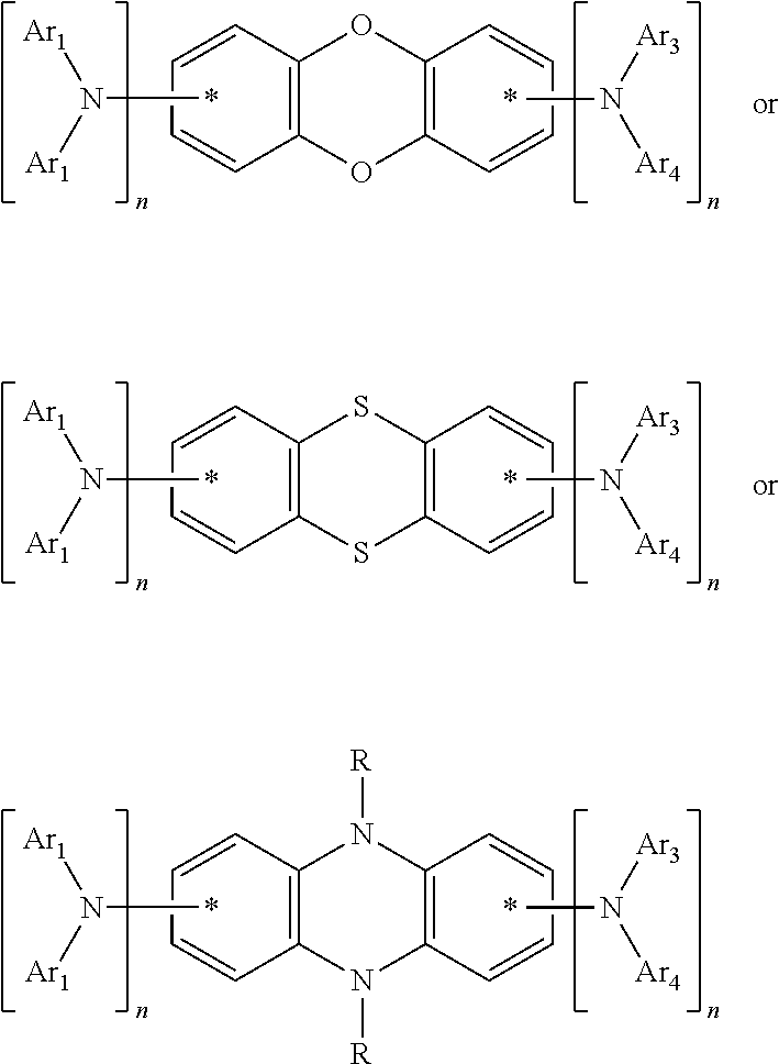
C1=CC=CC2=C1N([R])C1=C(N2[R])C=CC=C1.CN([Ar3])[Ar4].CN([Ar1])[Ar1].C1=CC=CC2=C1OC1=C(O2)C=CC=C1.CN([Ar3])[Ar4].CN([Ar1])[Ar1].C1=CC=CC2=C1SC1=C(S2)C=CC=C1.CN([Ar3])[Ar4].CN([Ar1])[Ar1]
